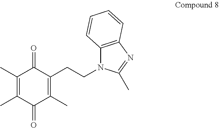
C1(C)=C(C)C(=O)C(C)=C(CCN2C3=C(N=C2C)C=CC=C3)C1=O
